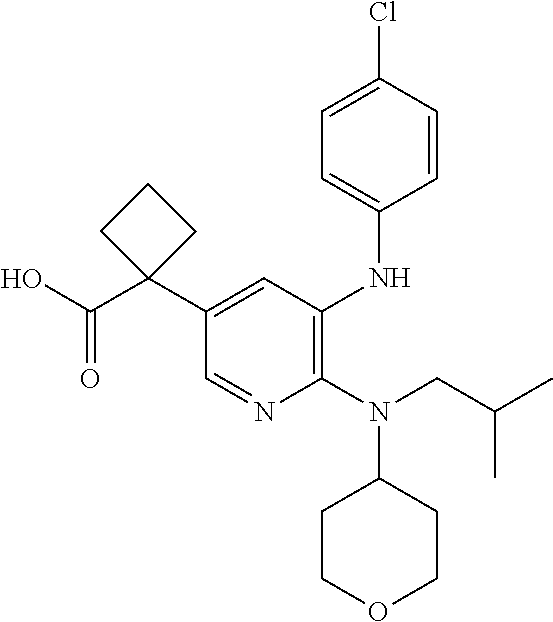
C1=NC(N(CC(C)C)C2CCOCC2)=C(NC2=CC=C(Cl)C=C2)C=C1C1(C(O)=O)CCC1
